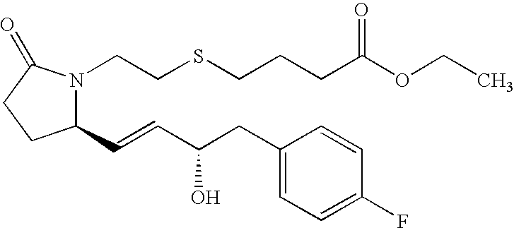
C1(C=CC(CC2=CC=C(F)C=C2)O)N(CCSCCCC(OCC)=O)C(=O)CC1
